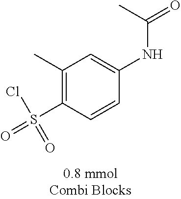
C1(C)=C(S(=O)(Cl)=O)C=CC(NC(=O)C)=C1
